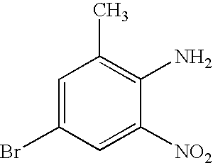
C1=C(Br)C=C([NO2])C(N)=C1C
